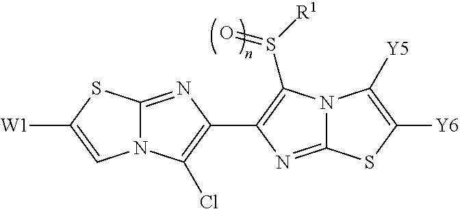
N12C(=NC(C3=C(S([R1])=O)N4C(=N3)SC([Y6])=C4[Y5])=C1Cl)SC([W1])=C2
